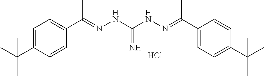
C1=CC(C(C)(C)C)=CC=C1C(=NNC(=N)NN=C(C1=CC=C(C(C)(C)C)C=C1)C)C.Cl
